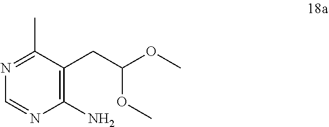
COC(CC1=C(N)N=CN=C1C)OC
